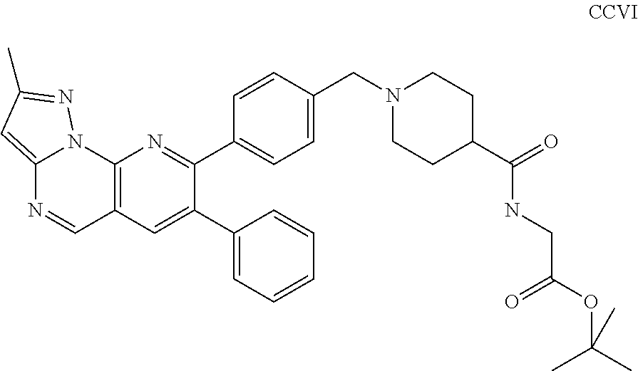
C12=C(C=C(C3=CC=CC=C3)C(C3=CC=C(CN4CCC(C(=O)NCC(OC(C)(C)C)=O)CC4)C=C3)=N1)C=NC1=CC(C)=NN21
